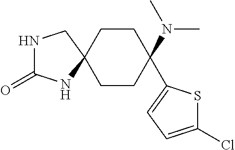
N1C(=O)NC2(C1)CCC(N(C)C)(C1=CC=C(Cl)S1)CC2
